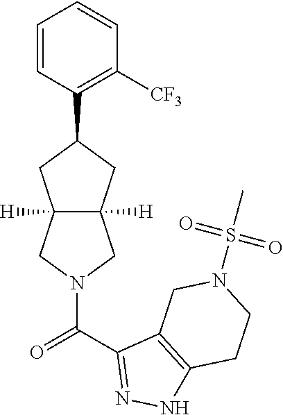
C1=CC(C2CC3([H])C([H])(C2)CN(C(=O)C2=NNC4=C2CN(S(C)(=O)=O)CC4)C3)=C([CF3])C=C1
